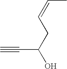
C(=CCC(O)C#C)C
